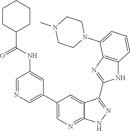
C1=NC=C(C2=CN=C3C(=C2)C(C2=NC4=C(N2)C=CC=C4N2CCN(C)CC2)=NN3)C=C1NC(C1CCCCC1)=O
